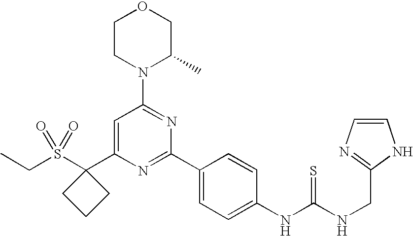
CCS(C1(C2=CC(N3C(C)COCC3)=NC(C3=CC=C(NC(NCC4=NC=CN4)=S)C=C3)=N2)CCC1)(=O)=O
